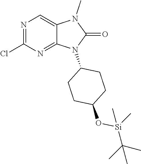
C1(Cl)=NC=C2C(=N1)N(C1CCC(O[Si](C)(C(C)(C)C)C)CC1)C(=O)N2C
